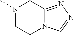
N1(C)CCN2C(=NN=C2)C1
